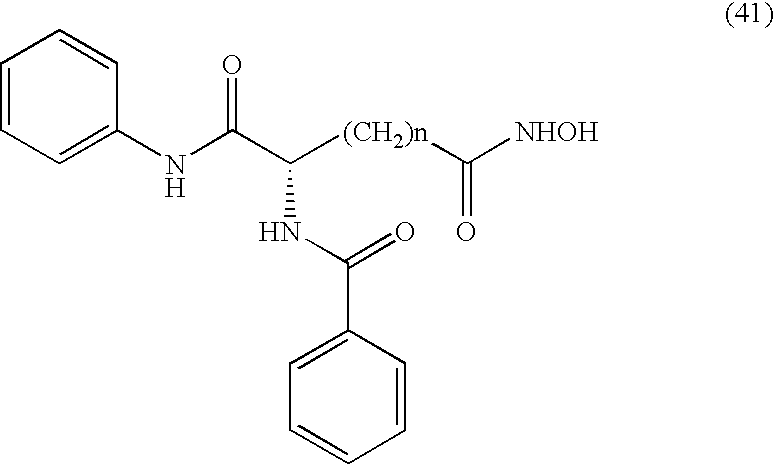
C1=CC=C(NC(C([(CH2)n]C([NHOH])=O)NC(=O)C2=CC=CC=C2)=O)C=C1
